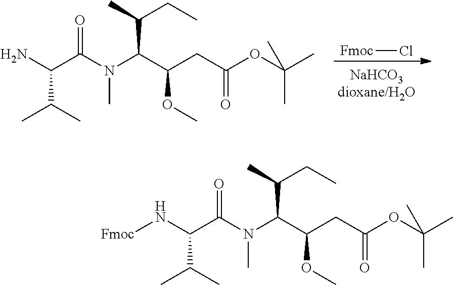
[Fmoc]Cl.C(C(C)CC)(C(CC(=O)OC(C)(C)C)OC)N(C)C(C(N)C(C)C)=O.C(C(C)CC)(C(CC(=O)OC(C)(C)C)OC)N(C)C(C(N[Fmoc])C(C)C)=O
